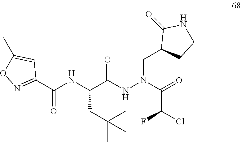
C(C(NN(C(=O)C(Cl)F)CC1CCNC1=O)=O)(NC(C1=NOC(C)=C1)=O)CC(C)(C)C
